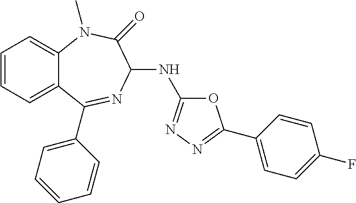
C1=CC=C2C(=C1)N(C)C(=O)C(NC1=NN=C(C3=CC=C(F)C=C3)O1)N=C2C1=CC=CC=C1
